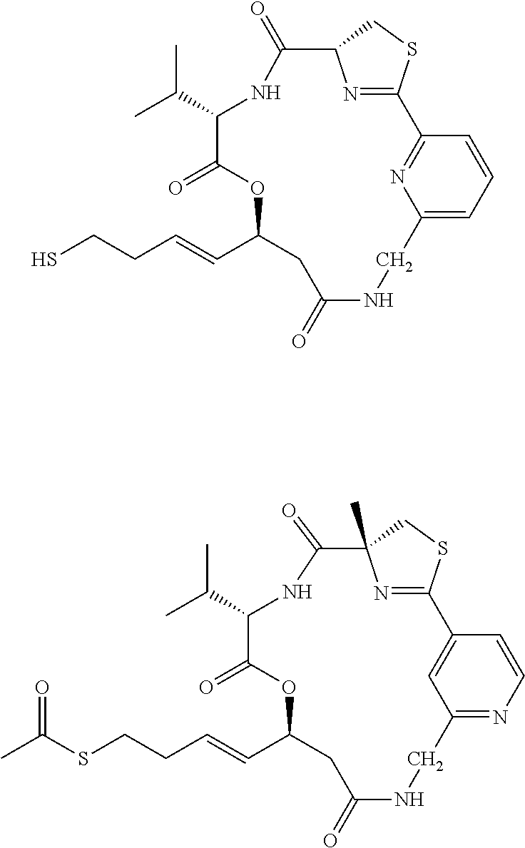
SCCC=CC1CC(=O)NCC2=CC=CC(=N2)C2=NC(CS2)C(=O)NC(C(C)C)C(=O)O1.S(CCC=CC1CC(=O)NCC2=NC=CC(=C2)C2=NC(C)(C(=O)NC(C(C)C)C(=O)O1)CS2)C(C)=O
